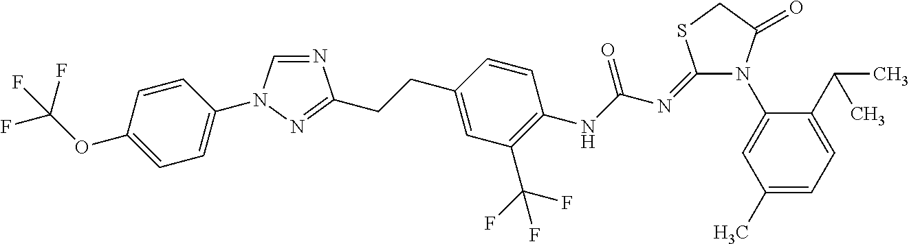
N1=CN(C2=CC=C(OC(F)(F)F)C=C2)N=C1CCC1=CC(C(F)(F)F)=C(NC(N=C2N(C3=CC(C)=CC=C3C(C)C)C(=O)CS2)=O)C=C1
